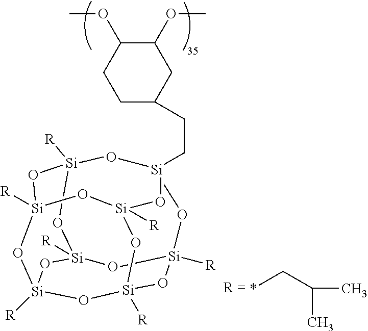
[Si]12([R])O[Si]3([R])O[Si]4([R])O[Si]([R])(O1)O[Si]1(CCC5CC(OC)C(OC)CC5)O[Si]([R])(O2)O[Si]([R])(O3)O[Si]([R])(O4)O1.*CC(C)C
